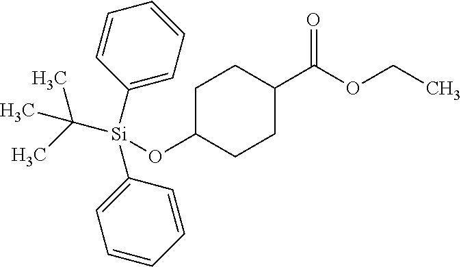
[Si](C1=CC=CC=C1)(C1=CC=CC=C1)(C(C)(C)C)OC1CCC(C(OCC)=O)CC1
